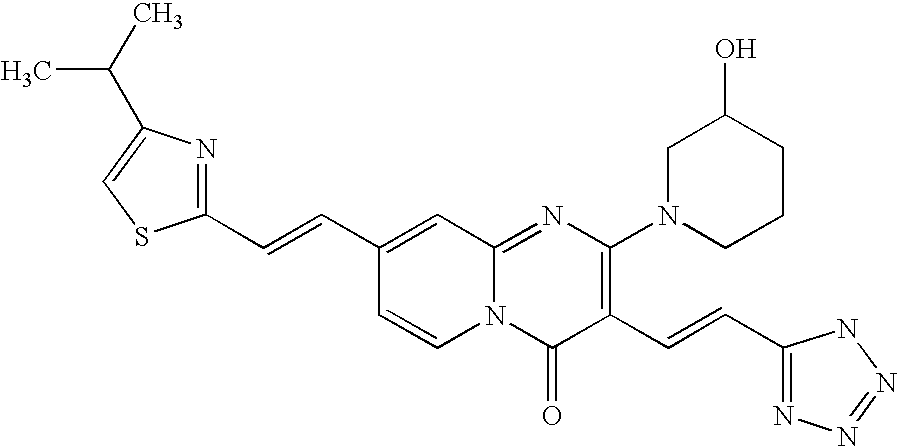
C1(C=CC2=CC3=NC(N4CCCC(O)C4)=C(C=CC4=NN=NN4)C(=O)N3C=C2)=NC(C(C)C)=CS1
